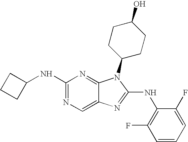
N1=C(NC2CCC2)N=C2C(=C1)N=C(NC1=C(F)C=CC=C1F)N2C1CCC(O)CC1
